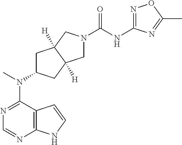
C12=C(N=CN=C1N(C)C1CC3([H])C([H])(C1)CN(C(=O)NC1=NOC(C)=N1)C3)NC=C2
